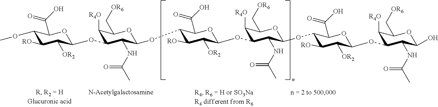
C1(C[OR6])OC(OC2C(C(O)=O)OC(OC3C([R4O])C(C[OR6])OC(OC4C(C(O)=O)OC(OC5C([R4O])C(C[OR6])OC(O)C5NC(C)=O)C([OR2])C4[RO])C3NC(C)=O)C([OR2])C2[RO])C(NC(C)=O)C(OC2OC(C(=O)O)C(OC)C([RO])C2[OR2])C1[R4O]
